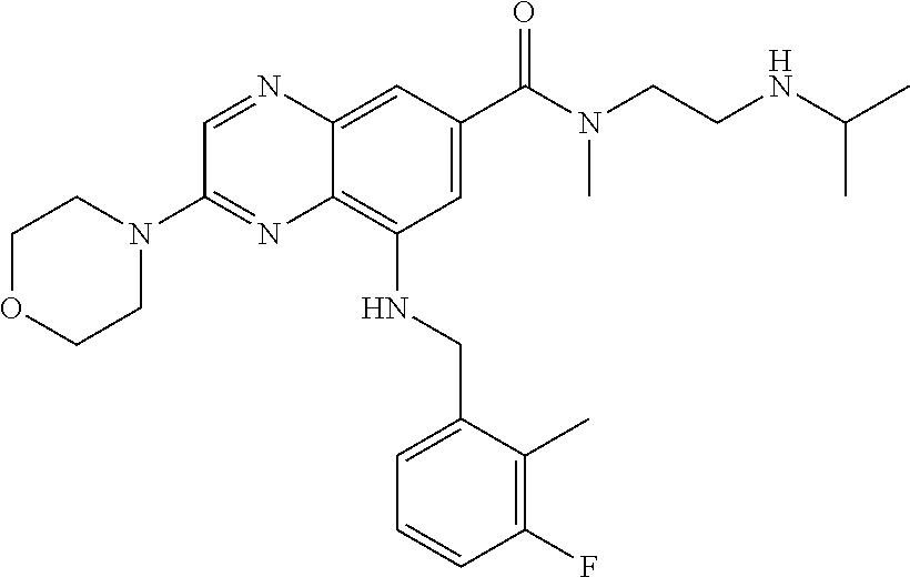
C1=NC2=CC(C(N(CCNC(C)C)C)=O)=CC(NCC3=CC=CC(F)=C3C)=C2N=C1N1CCOCC1
